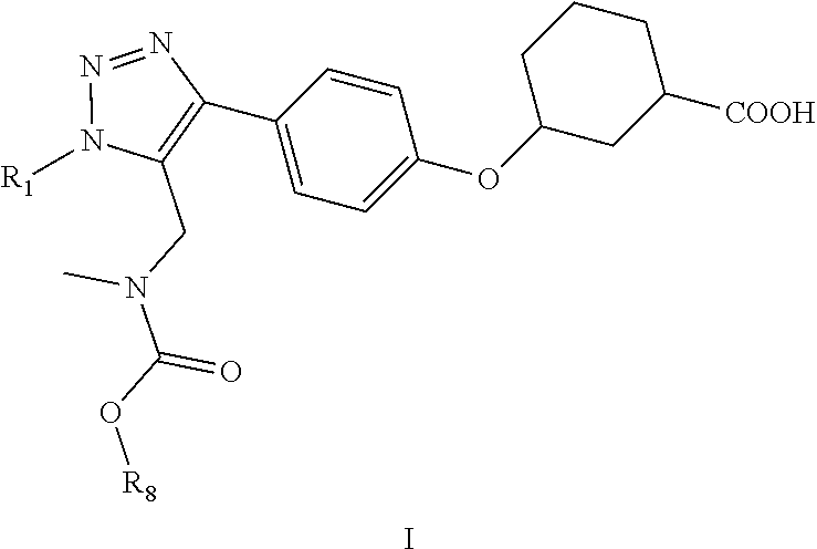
O=C(O[R8])N(C)CC1=C(C2=CC=C(OC3CC([COOH])CCC3)C=C2)N=NN1[R1].I
